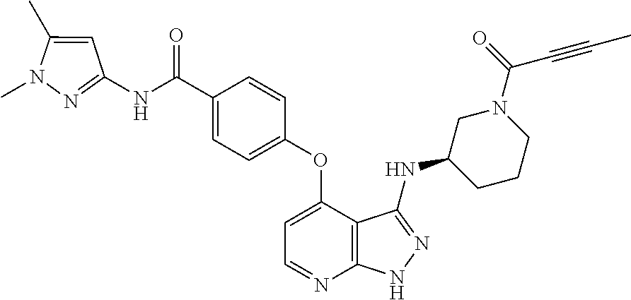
C1=C(C(NC2=NN(C)C(C)=C2)=O)C=CC(OC2=CC=NC3=C2C(NC2CCCN(C(=O)C#CC)C2)=NN3)=C1
